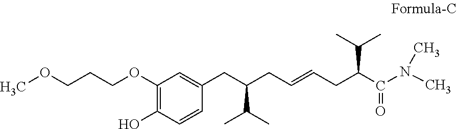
COCCCOC1=C(O)C=CC(CC(CC=CCC(C(N(C)C)=O)C(C)C)C(C)C)=C1
